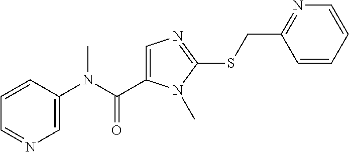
C1=CC(N(C(=O)C2=CN=C(SCC3=NC=CC=C3)N2C)C)=CN=C1
